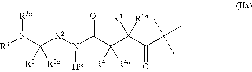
[R3]N(C([X2]N(C(C(C(C(C(C)(C)C)=O)([R1])[R1a])([R4a])[R4])=O)[H*])([R2a])[R2])[R3a]
